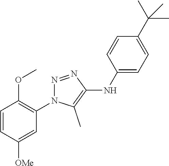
C1=CC([OMe])=CC(N2N=NC(NC3=CC=C(C(C)(C)C)C=C3)=C2C)=C1OC
